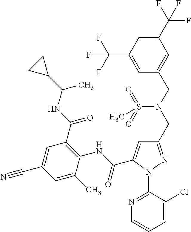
C(C1=CC(CN(CC2=CC(C(F)(F)F)=CC(C(F)(F)F)=C2)S(=O)(=O)C)=NN1C1=NC=CC=C1Cl)(NC1=C(C(NC(C2CC2)C)=O)C=C(C#N)C=C1C)=O
